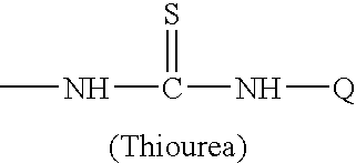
CNC(N[Q])=S
